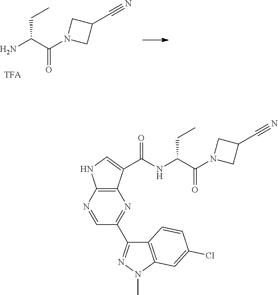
NC(C(N1CC(C#N)C1)=O)CC.C12=C(N=CC(C3=NN(C)C4=C3C=CC(Cl)=C4)=N1)NC=C2C(NC(C(N1CC(C#N)C1)=O)CC)=O
